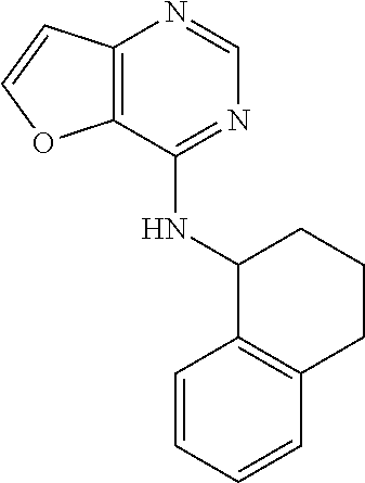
C12=C(C(NC3C4=C(CCC3)C=CC=C4)=NC=N1)OC=C2
